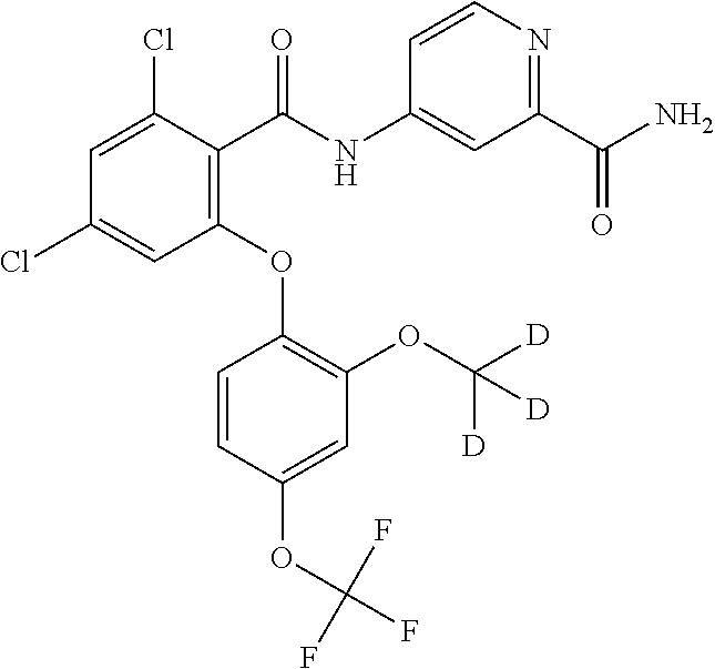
C1=CC(OC(F)(F)F)=CC(OC([D])([D])[D])=C1OC1=C(C(=O)NC2=CC(C(N)=O)=NC=C2)C(Cl)=CC(Cl)=C1
